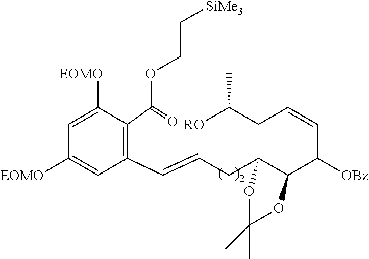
C1(C=CCC2C(C([OBz])C=CCC([RO])C)OC(C)(C)O2)=C(C(=O)OCC[SiMe3])C([EOMO])=CC([EOMO])=C1
